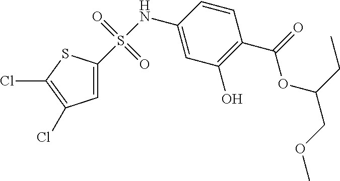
S(NC1=CC(O)=C(C(=O)OC(CC)COC)C=C1)(=O)(=O)C1=CC(Cl)=C(Cl)S1
